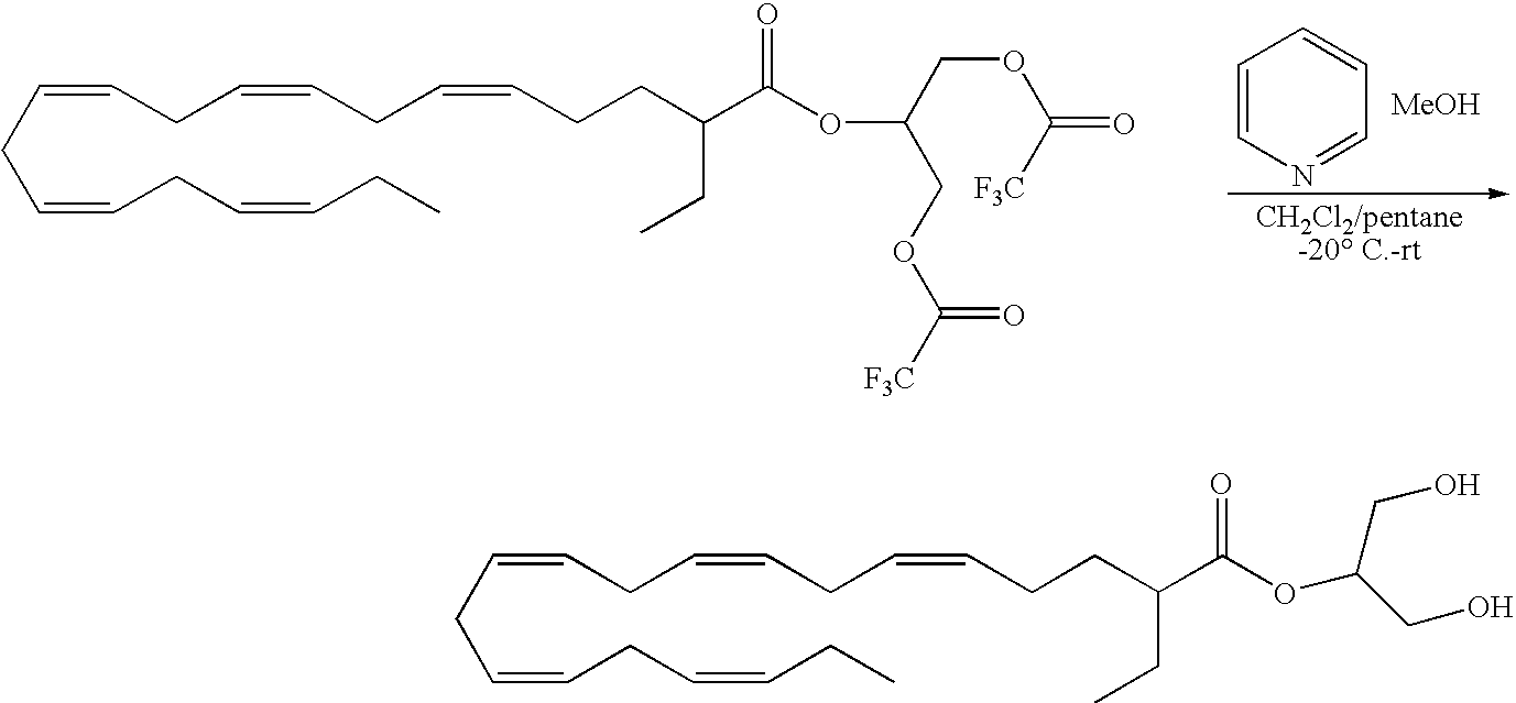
C1=CN=CC=C1.[MeOH].C(=CCC=CCC)CC=CCC=CCC=CCCC(C(OC(COC([F3C])=O)COC([F3C])=O)=O)CC.C(=CCC=CCC)CC=CCC=CCC=CCCC(C(OC(CO)CO)=O)CC
